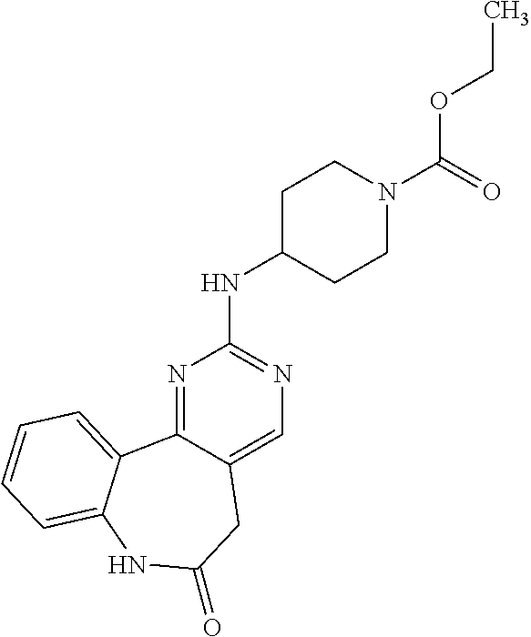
N1=C2C(=CN=C1NC1CCN(C(=O)OCC)CC1)CC(=O)NC1=CC=CC=C21
